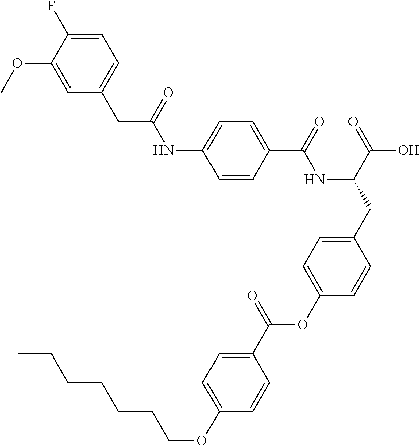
C1=CC(C(=O)NC(CC2=CC=C(OC(C3=CC=C(OCCCCCCC)C=C3)=O)C=C2)C(=O)O)=CC=C1NC(CC1=CC=C(F)C(OC)=C1)=O
